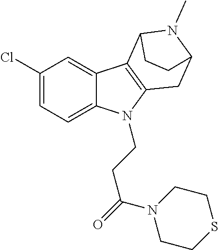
C1(Cl)=CC=C2C(=C1)C1=C(N2CCC(N2CCSCC2)=O)CC2N(C)C1CC2
